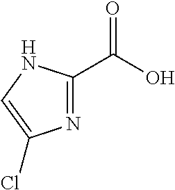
C1(C(O)=O)=NC(Cl)=CN1
